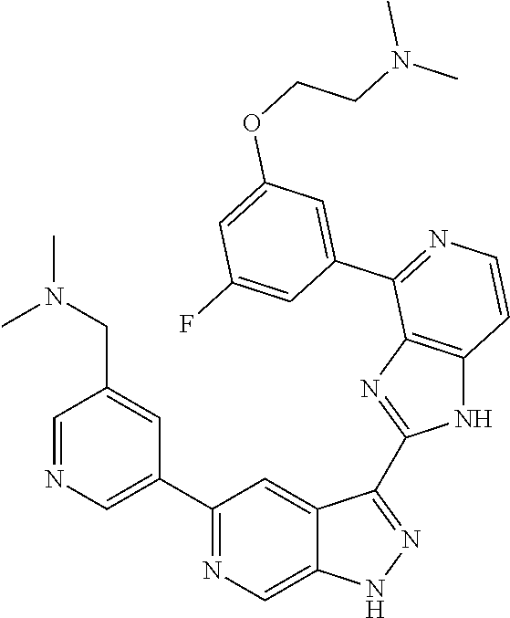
C1(C2=CN=CC(CN(C)C)=C2)=NC=C2C(=C1)C(C1=NC3=C(N1)C=CN=C3C1=CC(OCCN(C)C)=CC(F)=C1)=NN2
